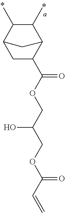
C1C(C(OCC(O)COC(=O)C=C)=O)C2C(C)C(C)C1C2
